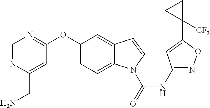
C1(OC2=NC=NC(CN)=C2)=CC=C2C(=C1)C=CN2C(NC1=NOC(C2([CF3])CC2)=C1)=O
